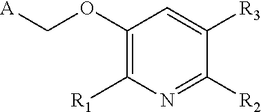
C1(OC[A])=C([R1])N=C([R2])C([R3])=C1
